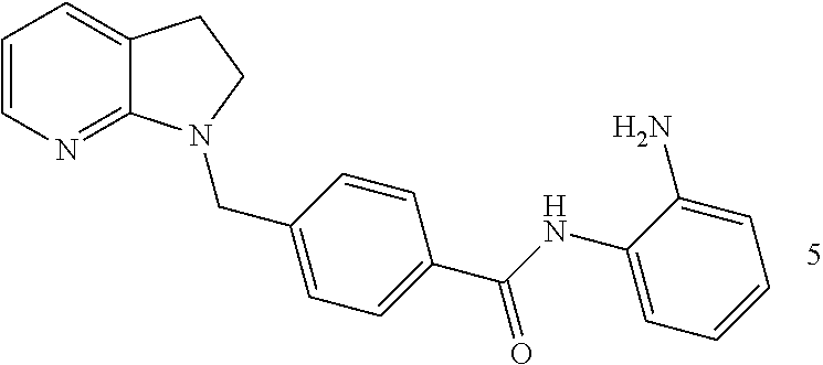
C1=CN=C2C(=C1)CCN2CC1=CC=C(C(=O)NC2=CC=CC=C2N)C=C1
